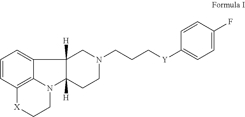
C1=CC2=C3C(=C1)C1([H])C([H])(N3CC[X]2)CCN(CCC[Y]C2=CC=C(F)C=C2)C1
